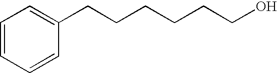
C1=CC=CC(CCCCCCO)=C1
